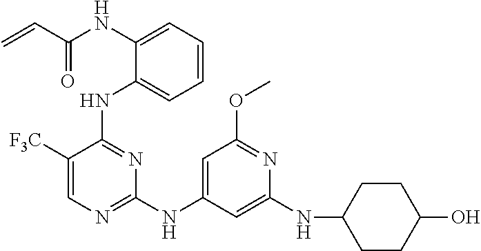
N(C1=CC=CC=C1NC1=NC(NC2=CC(OC)=NC(NC3CCC(O)CC3)=C2)=NC=C1[F3C])C(C=C)=O
